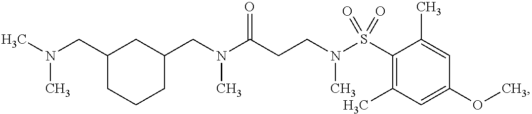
C(N(C(CCN(S(C1=C(C)C=C(OC)C=C1C)(=O)=O)C)=O)C)C1CC(CN(C)C)CCC1
